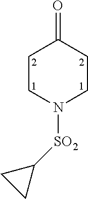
C1CN([SO2]C2CC2)CCC1=O
